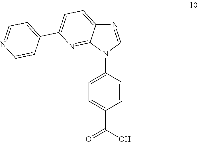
N1=CN(C2=CC=C(C(O)=O)C=C2)C2=NC(C3=CC=NC=C3)=CC=C12
